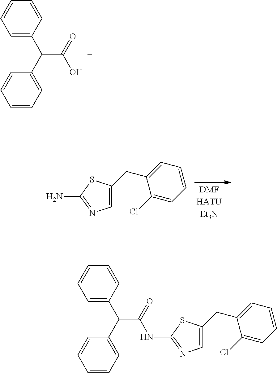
C1=C(C(C2=CC=CC=C2)C(=O)O)C=CC=C1.C1=C(CC2=CC=CC=C2Cl)SC(N)=N1.C1=C(CC2=CC=CC=C2Cl)SC(NC(C(C2=CC=CC=C2)C2=CC=CC=C2)=O)=N1
